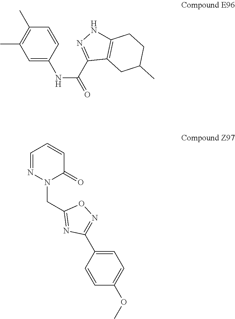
C1=C(NC(=O)C2=NNC3=C2CC(C)CC3)C=CC(C)=C1C.C1=NN(CC2=NC(C3=CC=C(OC)C=C3)=NO2)C(=O)C=C1
